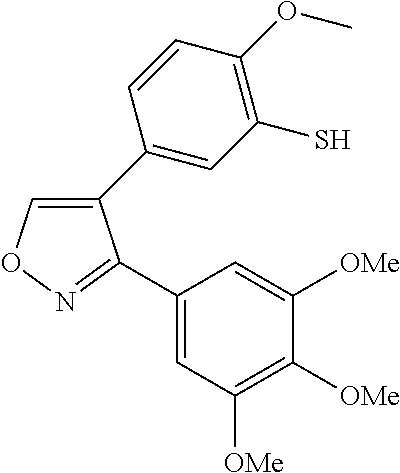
C1(C2=CC(S)=C(OC)C=C2)=CON=C1C1=CC([OMe])=C([OMe])C([OMe])=C1
